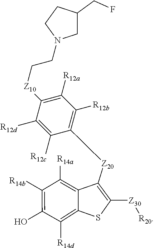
C1([R14a])=C2C([Z20]C3=C([R12b])C([R12a])=C([Z10]CCN4CC(CF)CC4)C([R12d])=C3[R12c])=C([Z30][R20])SC2=C([R14d])C(O)=C1[R14b]
